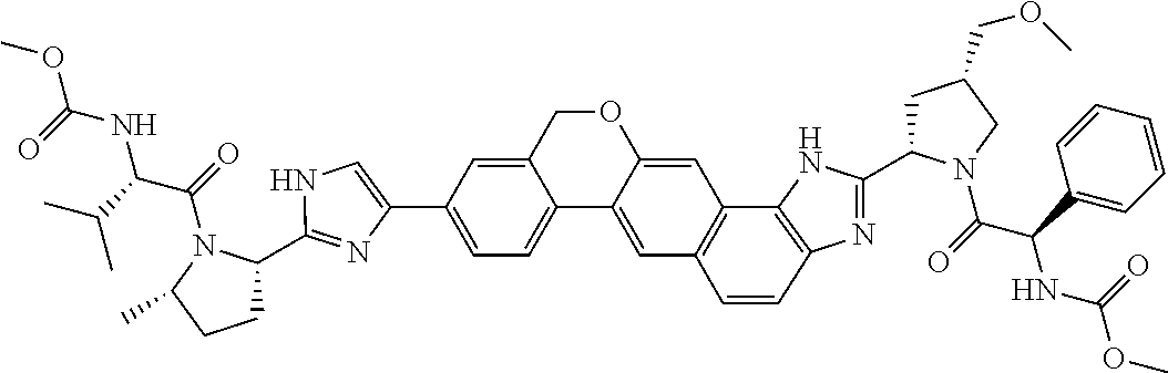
C1=C(C2=CC=C3C(=C2)COC2=CC4=C(C=C32)C=CC2=C4NC(C3CC(COC)CN3C(=O)C(C3=CC=CC=C3)NC(=O)OC)=N2)N=C(C2CCC(C)N2C(=O)C(C(C)C)NC(=O)OC)N1
